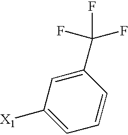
C1=C([X1])C=C(C(F)(F)F)C=C1
